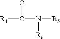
[R4]C(=O)N([R6])[R5]
